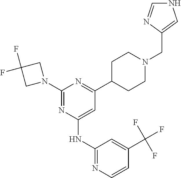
C1=C(NC2=NC=CC(C(F)(F)F)=C2)N=C(N2CC(F)(F)C2)N=C1C1CCN(CC2=CNC=N2)CC1
